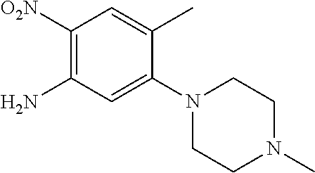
C1([O2N])=C(N)C=C(N2CCN(C)CC2)C(C)=C1
